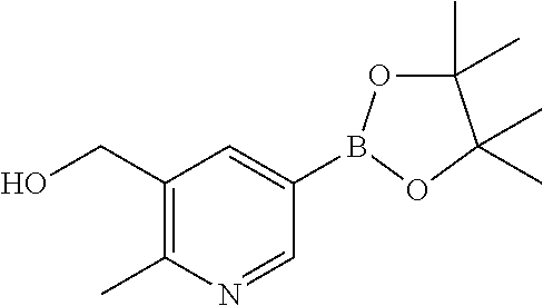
C1=NC(C)=C(CO)C=C1B1OC(C)(C)C(C)(C)O1
